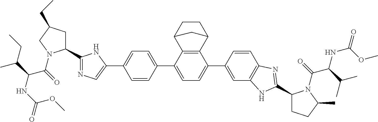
C1CC2C3=C(C1C2)C(C1=CC2=C(C=C1)N=C(C1CCC(C)N1C(C(NC(=O)OC)C(C)C)=O)N2)=CC=C3C1=CC=C(C2=CN=C(C3CC(CC)CN3C(C(NC(OC)=O)C(C)CC)=O)N2)C=C1
